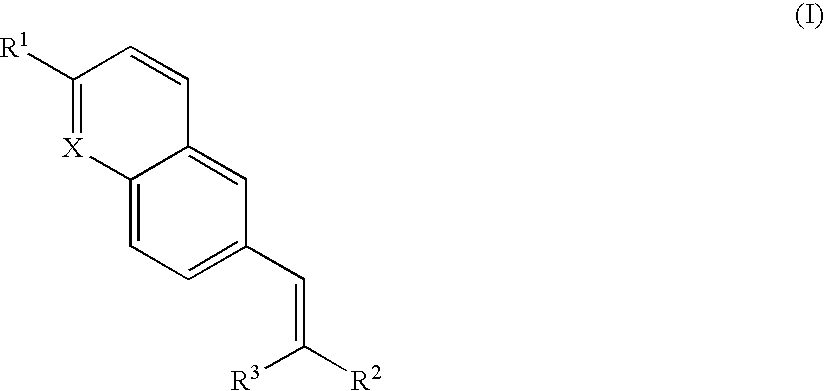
C12=CC=C(C=C([R2])[R3])C=C1C=CC([R1])=[X]2
